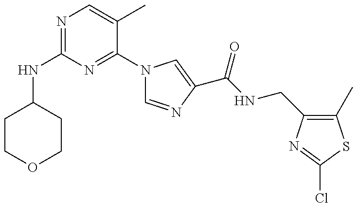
N(C1=NC=C(C)C(N2C=NC(C(NCC3=C(C)SC(Cl)=N3)=O)=C2)=N1)C1CCOCC1
